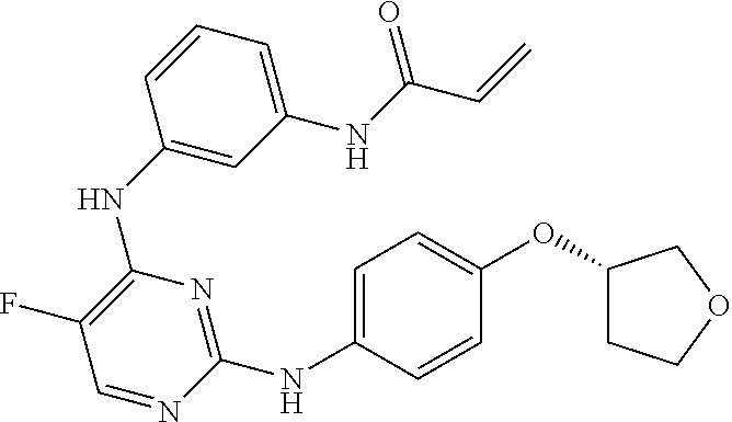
C1=C(NC2=NC(NC3=CC(NC(C=C)=O)=CC=C3)=C(F)C=N2)C=CC(OC2CCOC2)=C1
